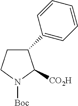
C1CN([Boc])C([CO2H])C1C1=CC=CC=C1
